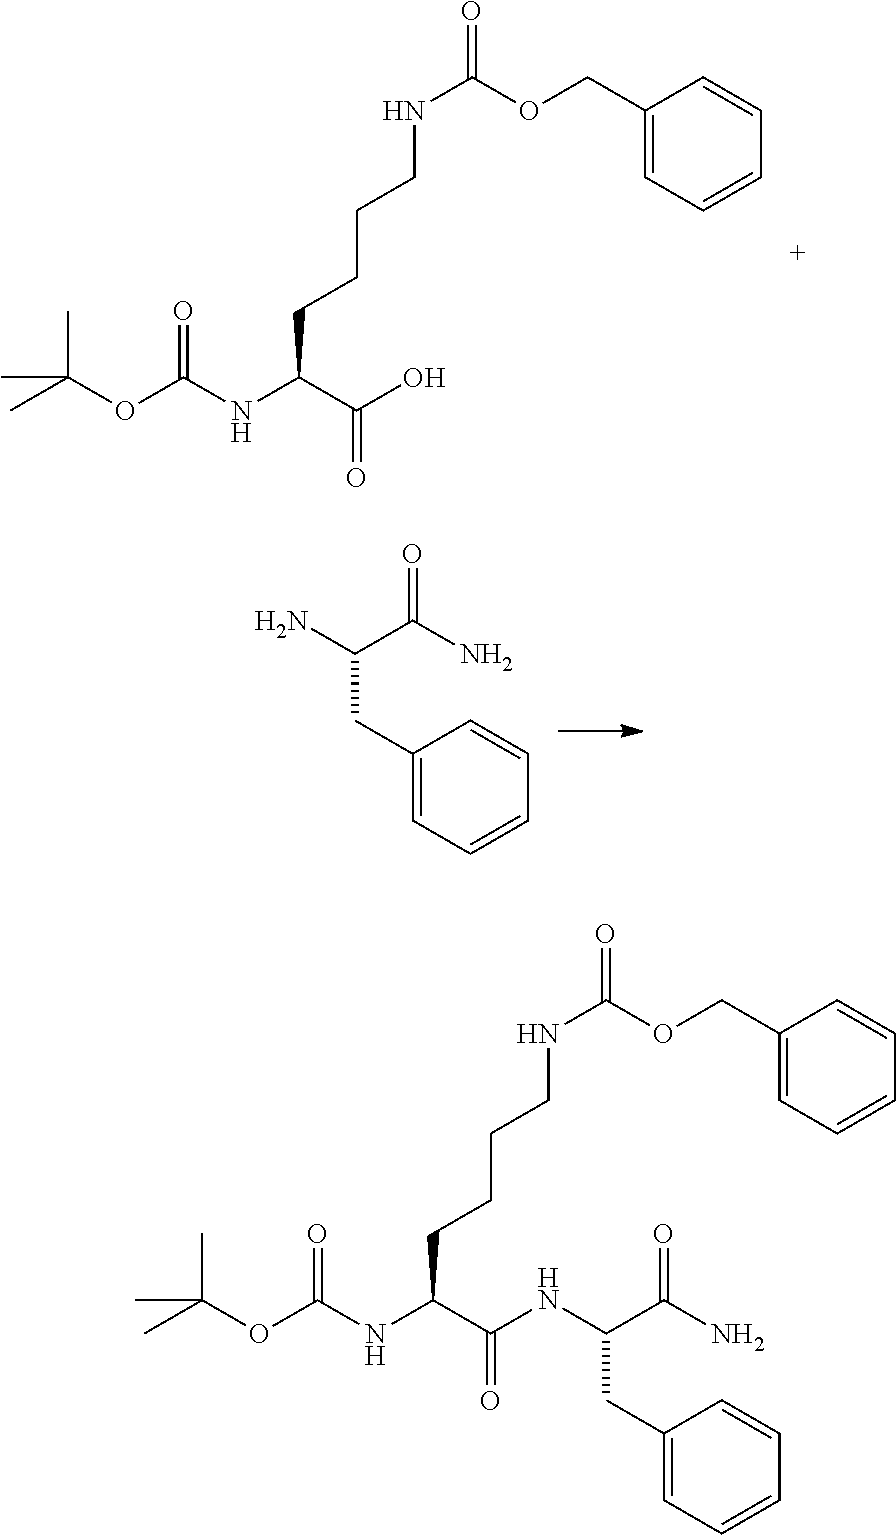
CC(OC(NC(C(O)=O)CCCCNC(=O)OCC1=CC=CC=C1)=O)(C)C.C1(CC(N)C(N)=O)=CC=CC=C1.CC(OC(NC(C(NC(CC1=CC=CC=C1)C(N)=O)=O)CCCCNC(=O)OCC1=CC=CC=C1)=O)(C)C
